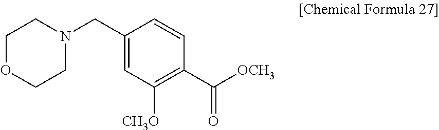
C1(CN2CCOCC2)=CC([CH3O])=C(C([OCH3])=O)C=C1
